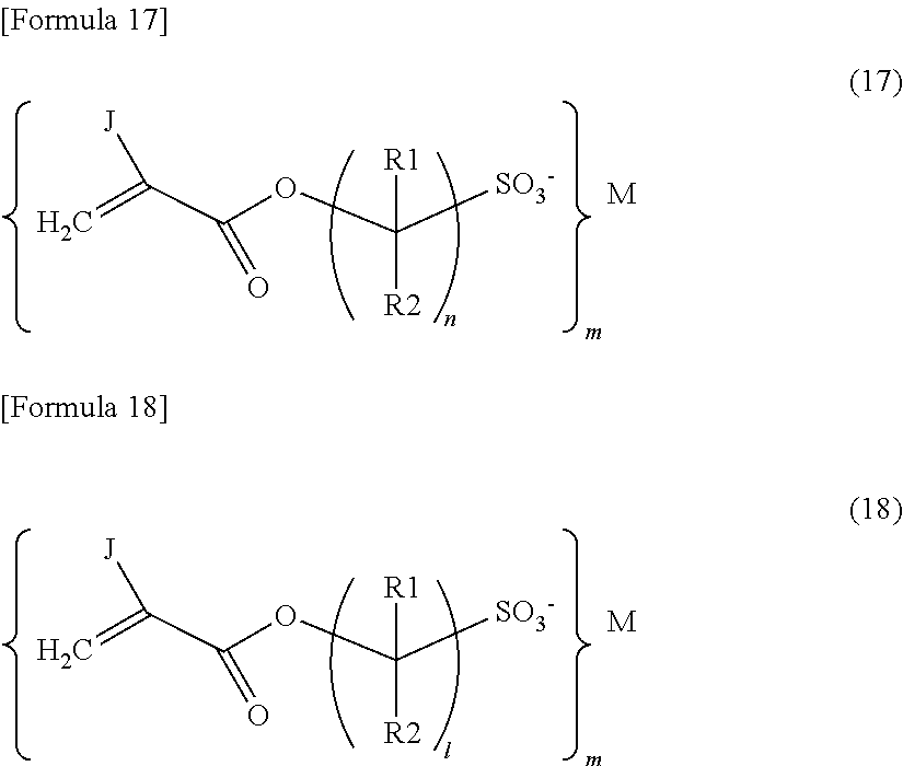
O(C(C([J])=C)=O)C([SO3-])([R1])[R2].[M].O(C(C([J])=C)=O)C([SO3-])([R1])[R2].[M]
